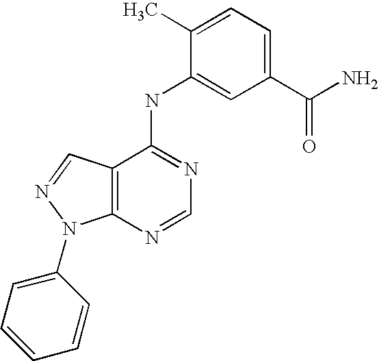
C12=C(C(NC3=CC(C(N)=O)=CC=C3C)=NC=N1)C=NN2C1=CC=CC=C1
